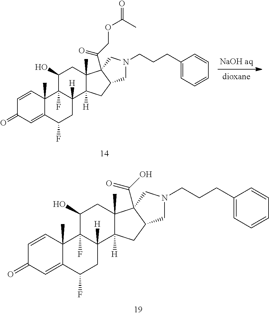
C1=CC2(C)C(=CC1=O)C(F)CC1([H])C2(F)C(O)CC2(C)C1([H])CC1C2(C(O)=O)CN(CCCC2=CC=CC=C2)C1.C1=CC2(C)C(=CC1=O)C(F)CC1([H])C2(F)C(O)CC2(C)C1([H])CC1C2(C(COC(=O)C)=O)CN(CCCC2=CC=CC=C2)C1
